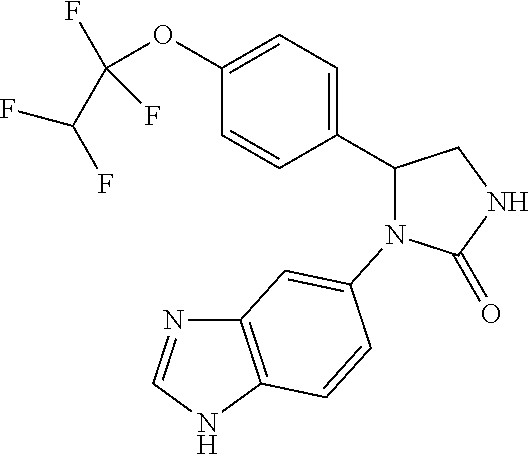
C12=C(NC=N1)C=CC(N1C(=O)NCC1C1=CC=C(OC(C(F)F)(F)F)C=C1)=C2
